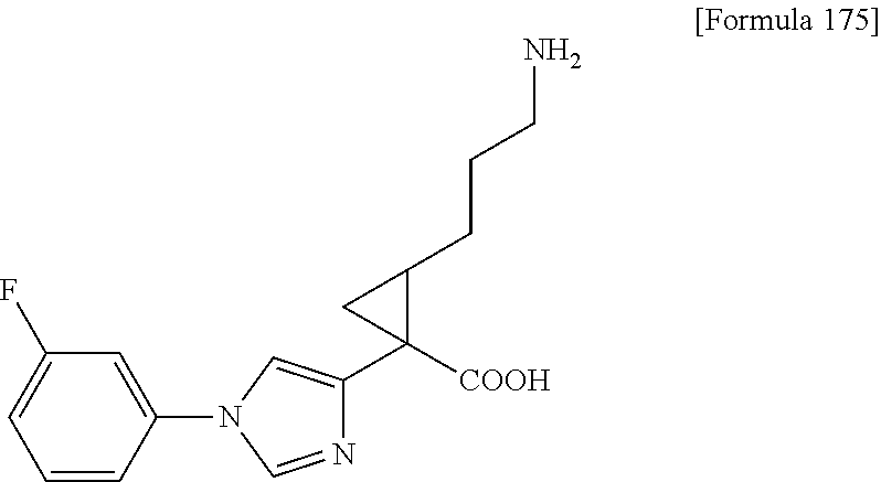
C1=C(F)C=C(N2C=C(C3([COOH])C(CCCN)C3)N=C2)C=C1
